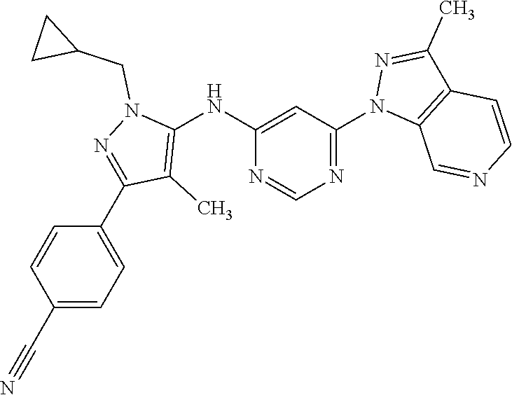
N1=C(N2C3=C(C(C)=N2)C=CN=C3)C=C(NC2=C(C)C(C3=CC=C(C#N)C=C3)=NN2CC2CC2)N=C1
